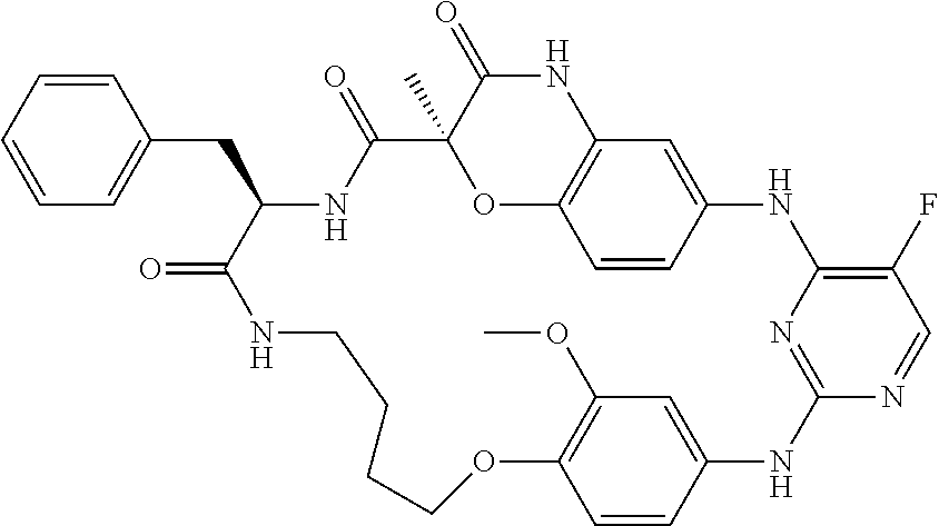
C1=CC=CC(CC2NC(=O)C3(C)OC4=C(NC3=O)C=C(C=C4)NC3=C(F)C=NC(=N3)NC3=CC(OC)=C(C=C3)OCCCCNC2=O)=C1
